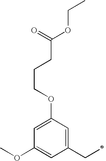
COC1=CC(CC)=CC(OCCCC(OCC)=O)=C1
